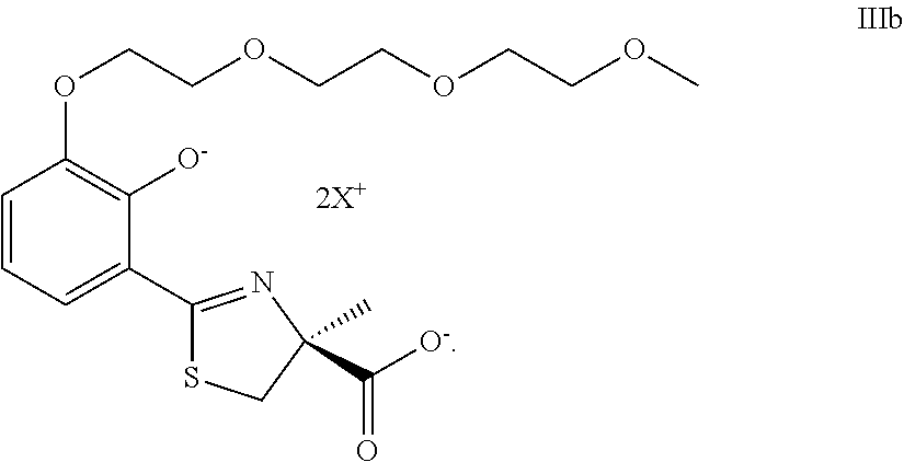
C(COCCOCCOC)OC1=C([O-])C(C2=NC(C([O-])=O)(C)CS2)=CC=C1
